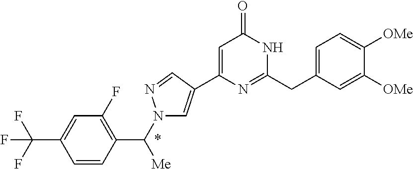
C1(F)=C(C(N2C=C(C3=CC(=O)NC(CC4=CC=C([OMe])C([OMe])=C4)=N3)C=N2)[Me])C=CC(C(F)(F)F)=C1
